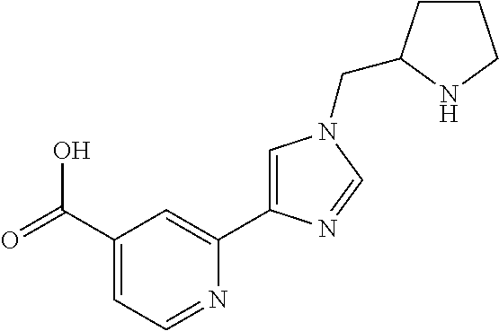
C1(C(=O)O)=CC=NC(C2=CN(CC3CCCN3)C=N2)=C1
